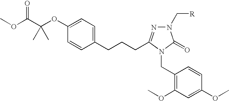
C1(CCCC2=NN(C[R])C(=O)N2CC2=C(OC)C=C(OC)C=C2)=CC=C(OC(C(OC)=O)(C)C)C=C1
